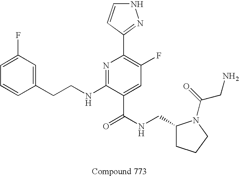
C1=CC(CCNC2=NC(C3=NNC=C3)=C(F)C=C2C(NCC2CCCN2C(CN)=O)=O)=CC(F)=C1
